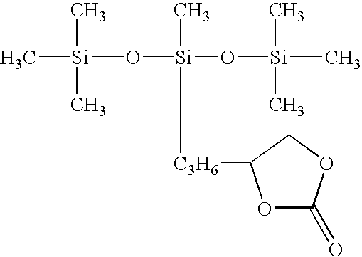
C[Si](O[Si](O[Si](C)(C)C)(C)[C3H6]C1OC(=O)OC1)(C)C
